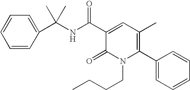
C1=CC=CC(C(NC(C2=CC(C)=C(C3=CC=CC=C3)N(CCCC)C2=O)=O)(C)C)=C1
